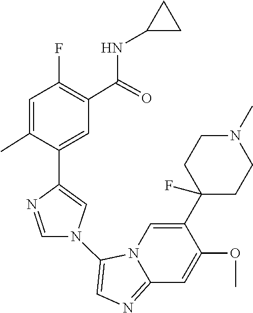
N12C(=NC=C1N1C=C(C3=CC(C(NC4CC4)=O)=C(F)C=C3C)N=C1)C=C(OC)C(C1(F)CCN(C)CC1)=C2
